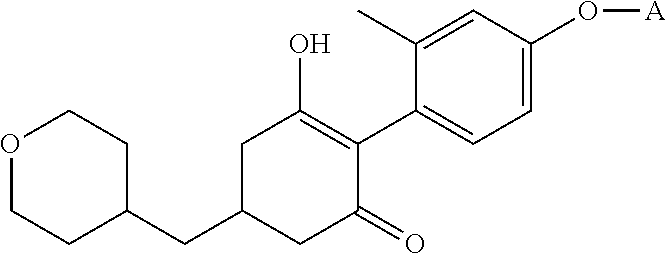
C1(CC2CCOCC2)CC(=O)C(C2=CC=C(O[A])C=C2C)=C(O)C1
